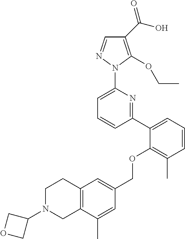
C1(C(O)=O)=C(OCC)N(C2=CC=CC(C3=CC=CC(C)=C3OCC3=CC4=C(C(C)=C3)CN(C3COC3)CC4)=N2)N=C1
